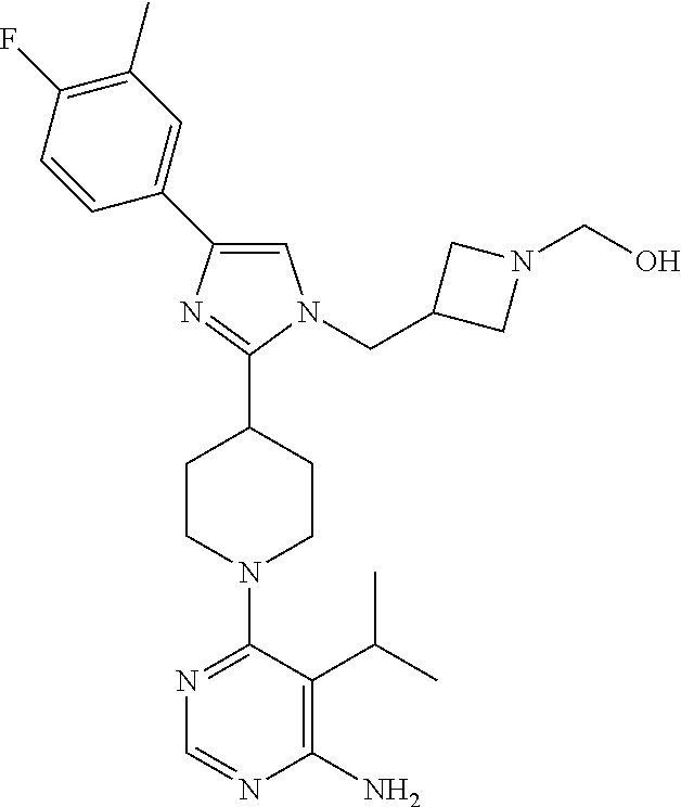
N1=C(N2CCC(C3=NC(C4=CC(C)=C(F)C=C4)=CN3CC3CN(CO)C3)CC2)C(C(C)C)=C(N)N=C1
